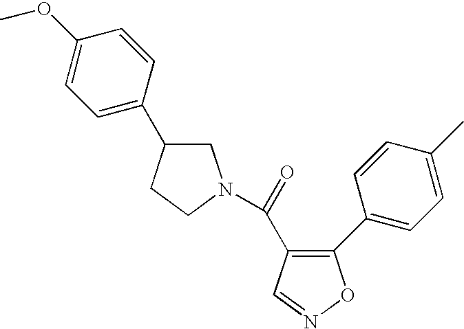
C1(C2=CC=C(C)C=C2)=C(C(=O)N2CC(C3=CC=C(OC)C=C3)CC2)C=NO1
